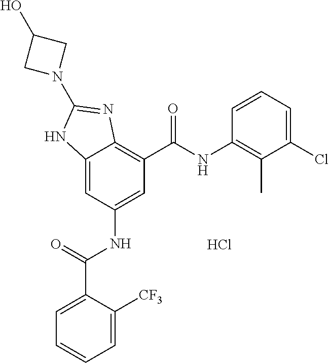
Cl.C12=CC(NC(C3=CC=CC=C3[CF3])=O)=CC(C(NC3=C(C)C(Cl)=CC=C3)=O)=C1N=C(N1CC(O)C1)N2
